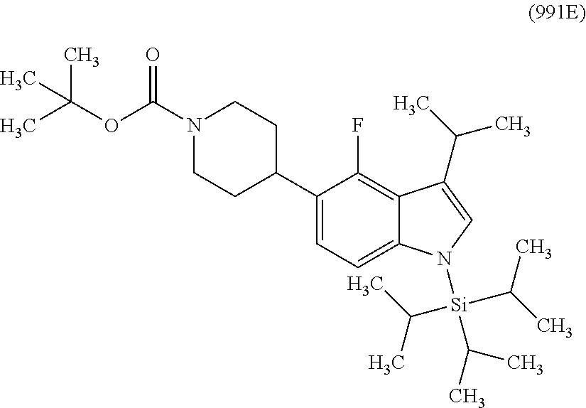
N1(C(OC(C)(C)C)=O)CCC(C2=CC=C3C(=C2F)C(C(C)C)=CN3[Si](C(C)C)(C(C)C)C(C)C)CC1
